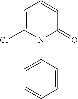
N1(C2=CC=CC=C2)C(=O)C=CC=C1Cl
